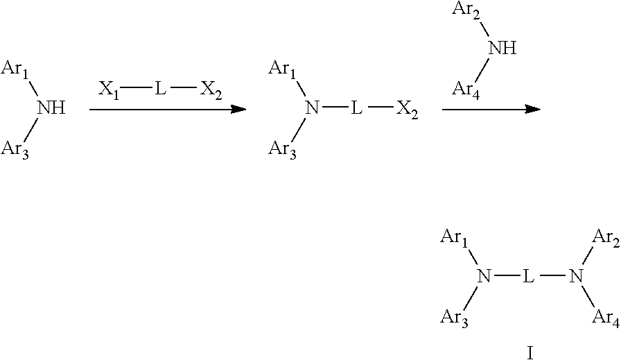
[Ar1]N([Ar3])[L]N([Ar2])[Ar4].I.[Ar2]N[Ar4].[X1][L][X2].[Ar1]N[Ar3].[Ar1]N([Ar3])[L][X2]
